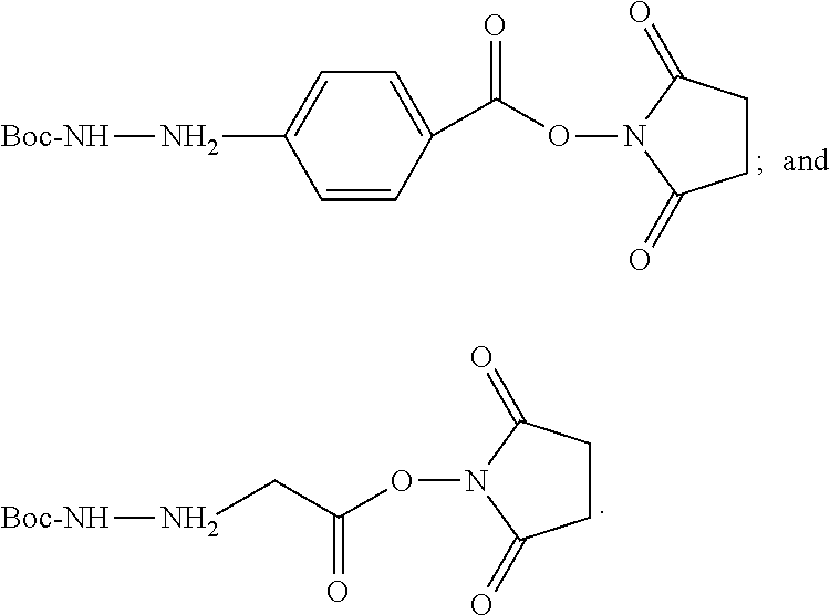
C1(C(ON2C(=O)CCC2=O)=O)=CC=C(N[Boc-NH])C=C1.O(N1C(=O)CCC1=O)C(=O)CN[Boc-NH]
